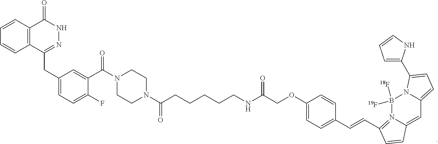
C1=CC2=C(C=C1)C(CC1=CC=C(F)C(C(N3CCN(C(CCCCCNC(COC4=CC=C(C=CC5=N6B([19F])([18F])N7C(=CC=C7C7=CC=CN7)C=C6C=C5)C=C4)=O)=O)CC3)=O)=C1)=NNC2=O
